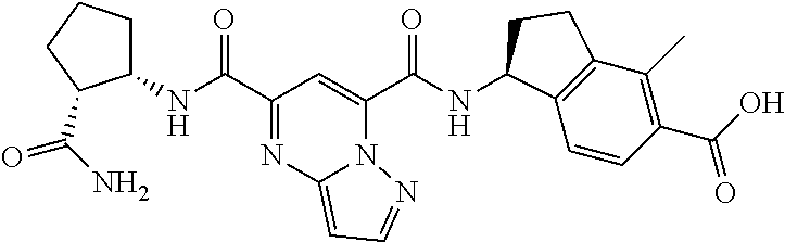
C1(NC(C2=NC3=CC=NN3C(C(NC3C4=C(C(C)=C(C(O)=O)C=C4)CC3)=O)=C2)=O)CCCC1C(N)=O
